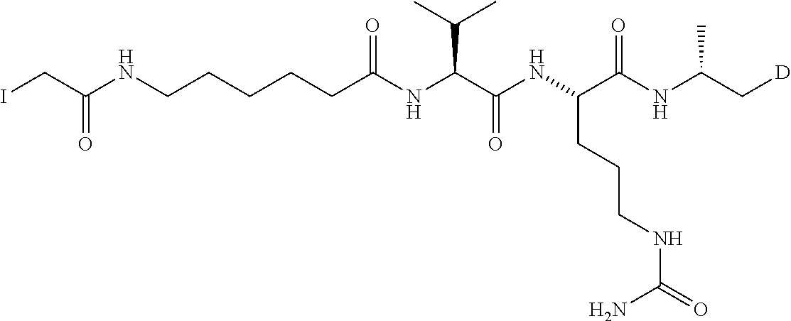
N(CCCCCC(NC(C(NC(C(NC(C[D])C)=O)CCCNC(N)=O)=O)C(C)C)=O)C(CI)=O
